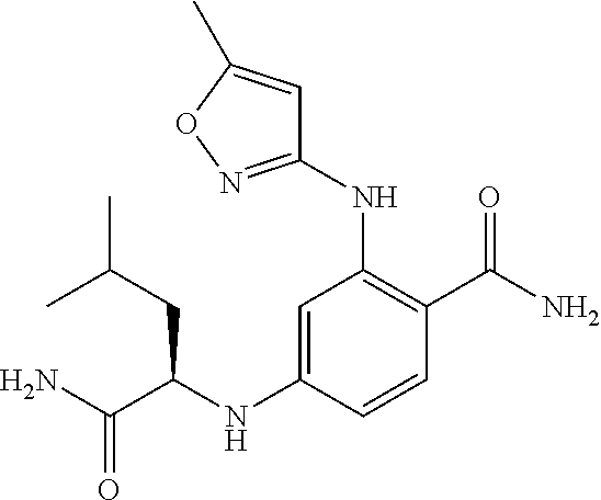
C1(NC(C(N)=O)CC(C)C)=CC(NC2=NOC(C)=C2)=C(C(N)=O)C=C1
